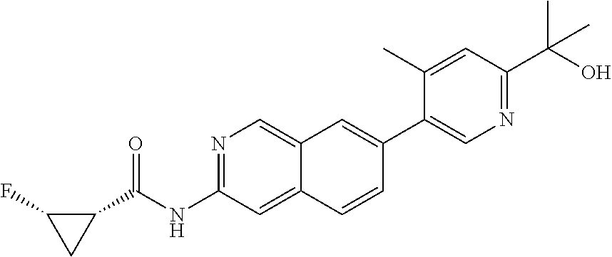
N1=C(NC(C2C(F)C2)=O)C=C2C(=C1)C=C(C1=CN=C(C(O)(C)C)C=C1C)C=C2
